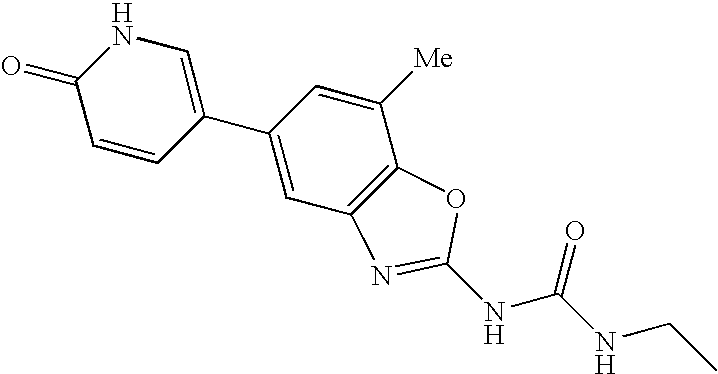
N1C(=O)C=CC(C2=CC3=C(C([Me])=C2)OC(NC(NCC)=O)=N3)=C1
